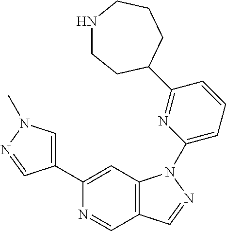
C1(C2=CN(C)N=C2)=CC2=C(C=N1)C=NN2C1=CC=CC(C2CCNCCC2)=N1
